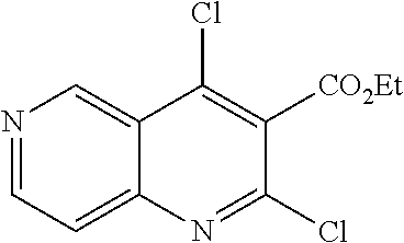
N1=CC=C2C(=C1)C(Cl)=C([CO2Et])C(Cl)=N2
